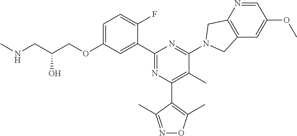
C1=C(OCC(CNC)O)C=C(C2=NC(C3=C(C)ON=C3C)=C(C)C(N3CC4=C(C=C(OC)C=N4)C3)=N2)C(F)=C1
